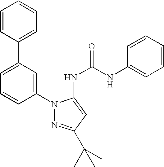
C1=CC(C2=CC=CC(N3N=C(C(C)(C)C)C=C3NC(NC3=CC=CC=C3)=O)=C2)=CC=C1
